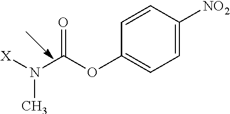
C1=C([NO2])C=CC(OC(N([X])C)=O)=C1
